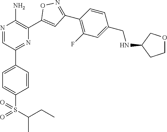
N1=CC(C2=CC=C(S(=O)(C(C)CC)=O)C=C2)=NC(C2=CC(C3=C(F)C=C(CNC4CCOC4)C=C3)=NO2)=C1N
